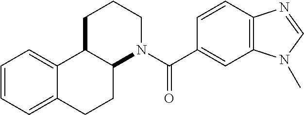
C12=C(C=CC(C(N3CCCC4C3CCC3=CC=CC=C43)=O)=C1)N=CN2C
